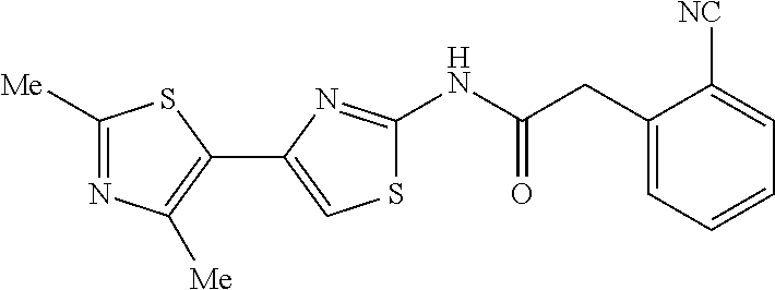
N(C(=O)CC1=CC=CC=C1[NC])C1=NC(C2=C([Me])N=C([Me])S2)=CS1
